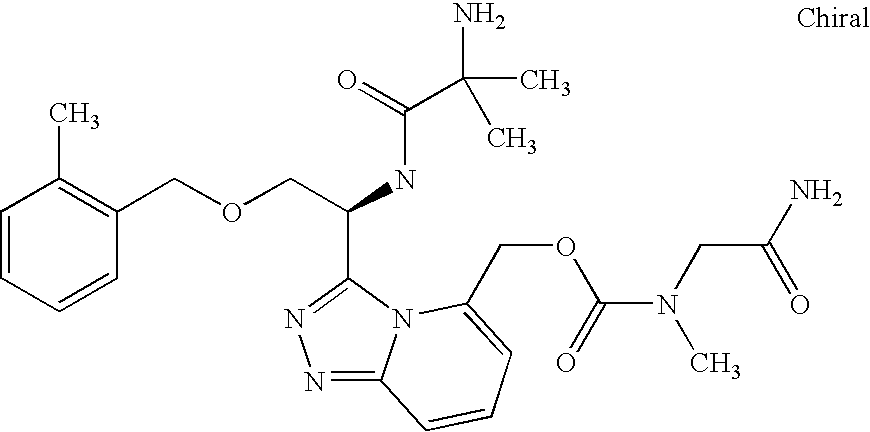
C1=CC=CC(COCC(NC(C(C)(N)C)=O)C2=NN=C3N2C(COC(N(CC(N)=O)C)=O)=CC=C3)=C1C
